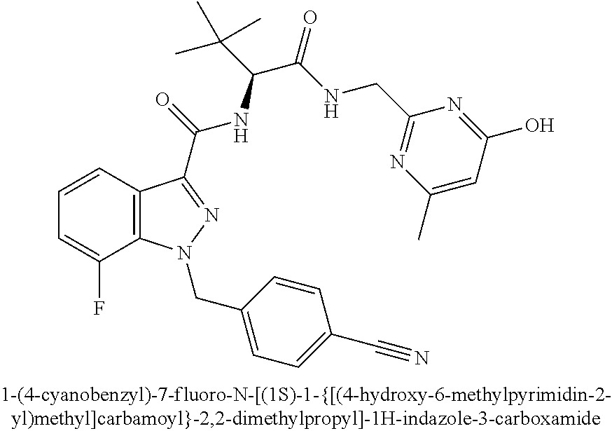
C1=CC2=C(C(F)=C1)N(CC1=CC=C(C#N)C=C1)N=C2C(=O)NC(C(C)(C)C)C(=O)NCC1=NC(C)=CC(O)=N1
